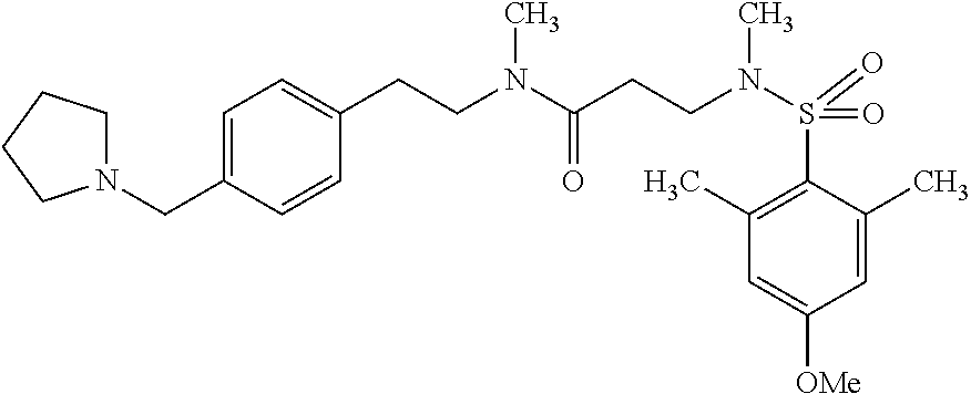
C(CC1=CC=C(CN2CCCC2)C=C1)N(C(CCN(S(C1=C(C)C=C([OMe])C=C1C)(=O)=O)C)=O)C
